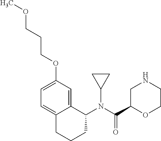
C1(N(C(C2OCCNC2)=O)C2CC2)C2=CC(OCCCOC)=CC=C2CCC1
